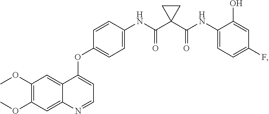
C12=CC(OC)=C(OC)C=C1C(OC1=CC=C(NC(C3(C(NC4=CC=C(F)C=C4O)=O)CC3)=O)C=C1)=CC=N2
